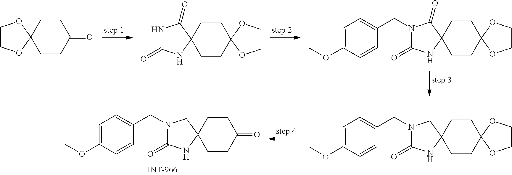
C1COC2(O1)CCC(=O)CC2.C1COC2(O1)CCC1(CC2)C(=O)NC(=O)N1.C1COC2(O1)CCC1(CC2)C(=O)N(CC2=CC=C(OC)C=C2)C(=O)N1.C1(=O)CCC2(CC1)CN(CC1=CC=C(OC)C=C1)C(=O)N2.C1COC2(O1)CCC1(CC2)CN(CC2=CC=C(OC)C=C2)C(=O)N1
